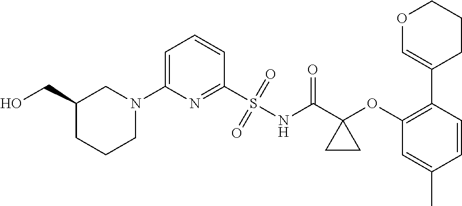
N1(C2=CC=CC(S(=O)(=O)NC(C3(OC4=C(C5=COCCC5)C=CC(C)=C4)CC3)=O)=N2)CC(CO)CCC1
